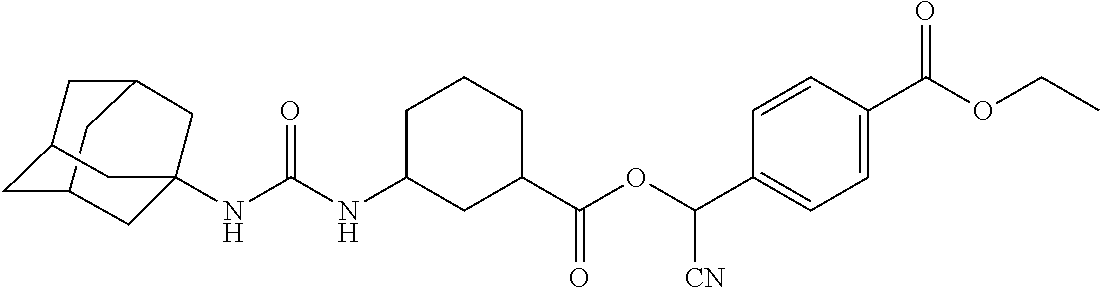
C12CC3CC(C1)CC(NC(NC1CC(C(OC(C4=CC=C(C(OCC)=O)C=C4)[CN])=O)CCC1)=O)(C3)C2
